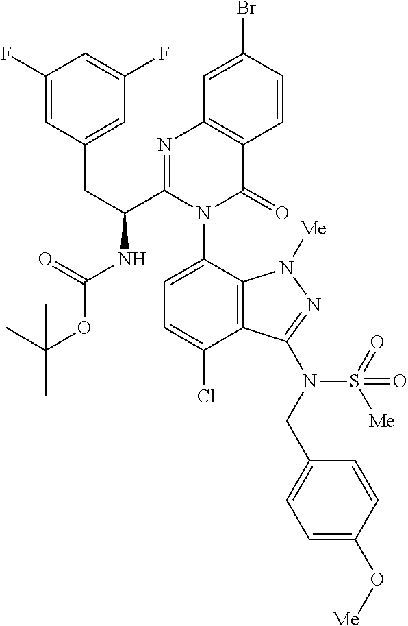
O=C(NC(C1=NC2=C(C(=O)N1C1=CC=C(Cl)C3=C1N([Me])N=C3N(CC1=CC=C(O[Me])C=C1)S(=O)(=O)[Me])C=CC(Br)=C2)CC1=CC(F)=CC(F)=C1)OC(C)(C)C
